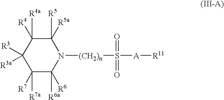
C1([R4a])([R4])C([R3])([R3a])C([R7])([R7a])C([R6a])([R6])N([(CH2)n]S(=O)(=O)[A][R11])C1([R5])[R5a]
